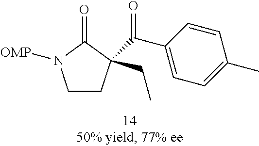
C1CC(C(C2=CC=C(C)C=C2)=O)(CC)C(=O)N1[OMP]
